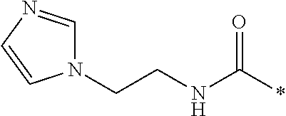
N1(CCNC(*)=O)C=NC=C1
